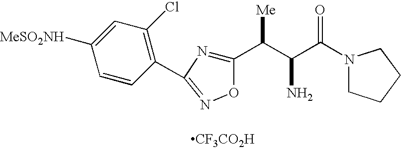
N1(C(C(C(C2=NC(C3=C(Cl)C=C([MeSO2NH])C=C3)=NO2)[Me])N)=O)CCCC1.[CF3CO2H]
